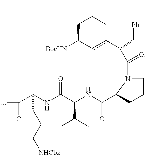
C(=CC([BocHN])CC(C)C)C(C(N1C(C(NC(C(NC(C(C)=O)CCC[NHCbz])=O)C(C)C)=O)CCC1)=O)C[Ph]
